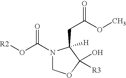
[R2]OC(N1COC(O)([R3])C1(CC(OC)=O)[H])=O
